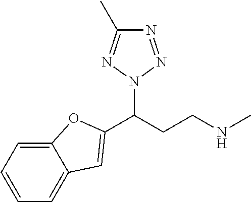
C(CCNC)(N1N=NC(C)=N1)C1=CC2=CC=CC=C2O1
